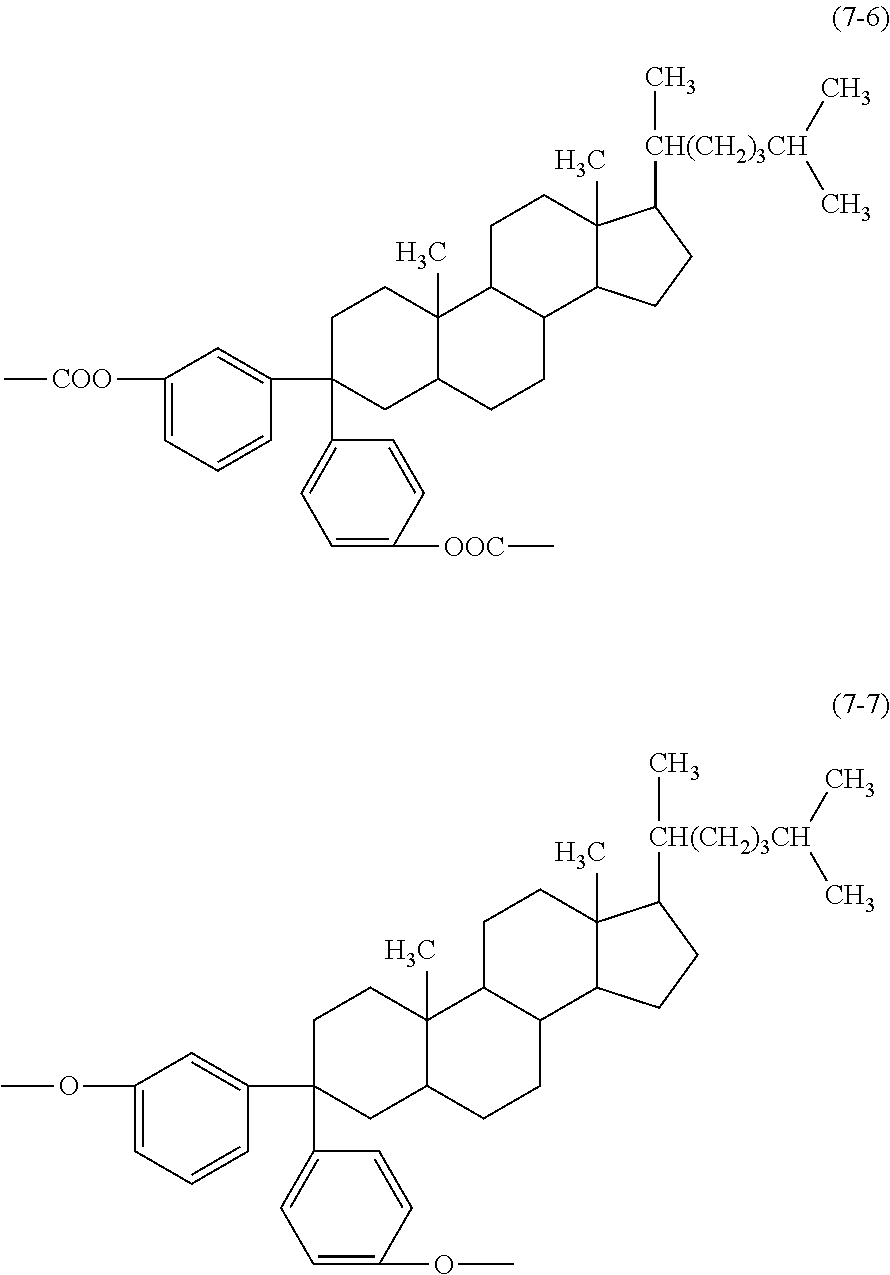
C1([COO]C)=CC=CC(C2(C3=CC=C([OOC]C)C=C3)CC3C(C)(CC2)C2C(CC3)C3C(C)(CC2)C([CH(CH2)3CH](C)(C)C)CC3)=C1.C1(OC)=CC=CC(C2(C3=CC=C(OC)C=C3)CC3C(C)(CC2)C2C(CC3)C3C(C)(CC2)C([CH(CH2)3CH](C)(C)C)CC3)=C1
